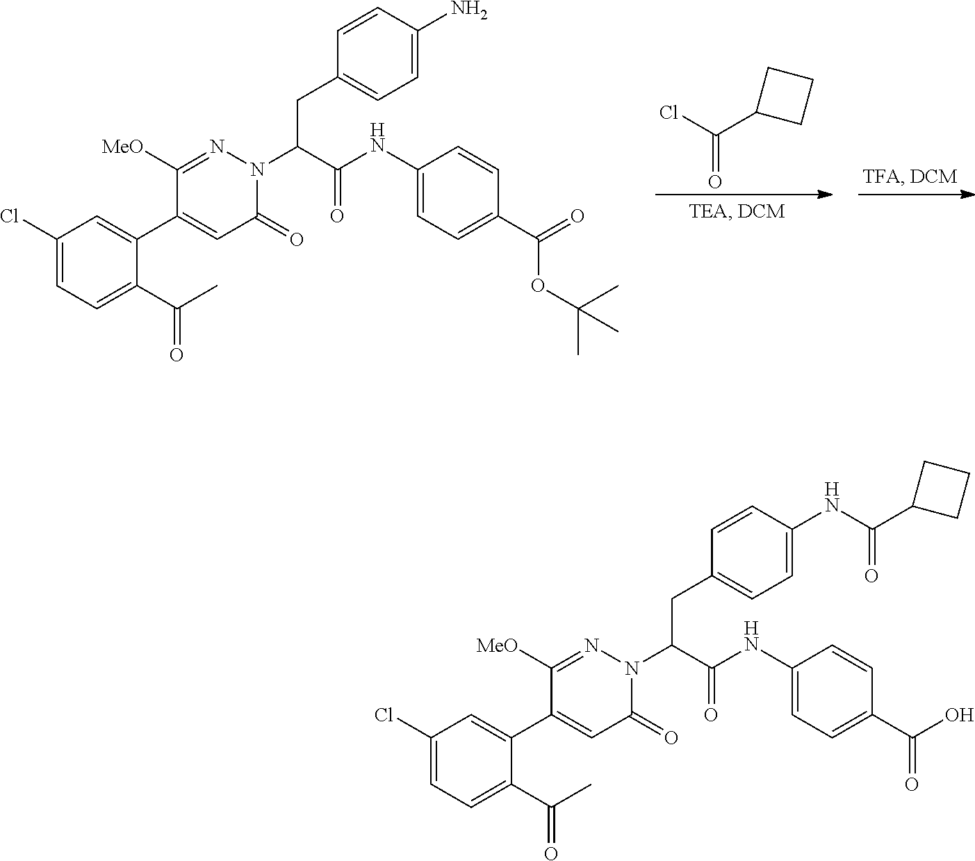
ClC(C1CCC1)=O.C1(Cl)=CC=C(C(C)=O)C(C2=CC(=O)N(C(C(NC3=CC=C(C(OC(C)(C)C)=O)C=C3)=O)CC3=CC=C(N)C=C3)N=C2[MeO])=C1.C1(Cl)=CC=C(C(C)=O)C(C2=CC(=O)N(C(C(NC3=CC=C(C(=O)O)C=C3)=O)CC3=CC=C(NC(C4CCC4)=O)C=C3)N=C2[MeO])=C1
